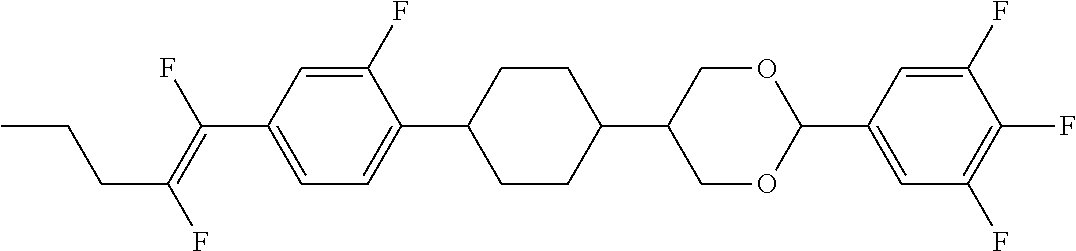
C(C1=CC=C(C2CCC(C3COC(C4=CC(F)=C(F)C(F)=C4)OC3)CC2)C(F)=C1)(=C(F)CCC)F
